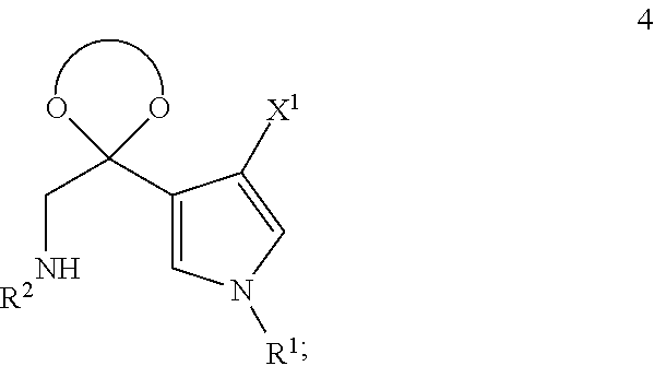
C1(C(CN)(O)O)=CN([R1])C=C1[X1].[R2]
